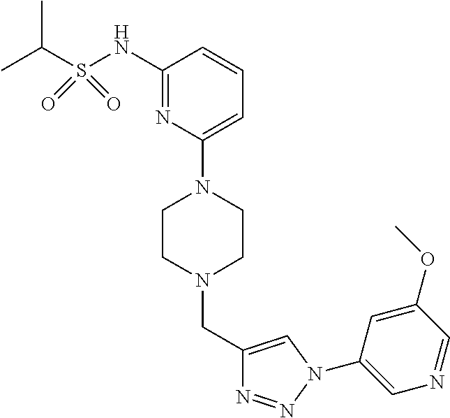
C1(NS(C(C)C)(=O)=O)=NC(N2CCN(CC3=CN(C4=CN=CC(OC)=C4)N=N3)CC2)=CC=C1
